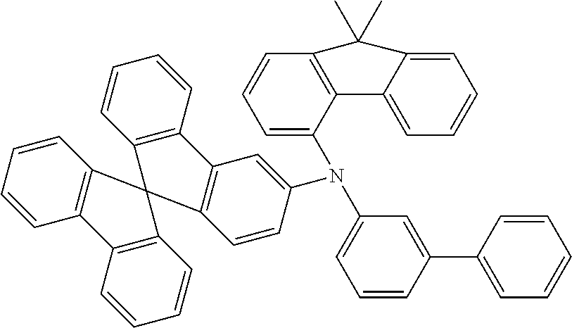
C12=C(C=CC=C1)C1=C(C23C2=C(C=CC=C2)C2=C3C=CC(N(C3=CC=CC(C4=CC=CC=C4)=C3)C3=CC=CC4=C3C3=CC=CC=C3C4(C)C)=C2)C=CC=C1
